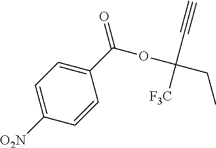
C(CC)([F3C])(OC(C1=CC=C([O2N])C=C1)=O)C#C
